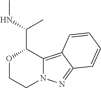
O1CCN2C(=C3C(=N2)C=CC=C3)C1C(NC)C
